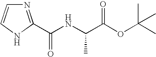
N1=C(C(NC(C(OC(C)(C)C)=O)C)=O)NC=C1
